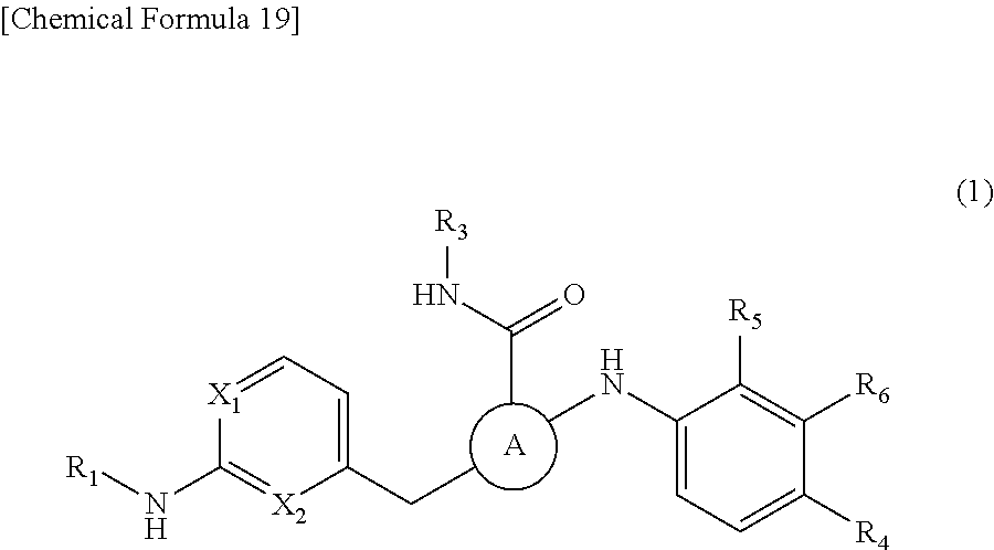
C1(CC)=CC=[X1]C(N[R1])=[X2]1.CNC1=CC=C([R4])C([R6])=C1[R5].CC(N[R3])=O.[A]
